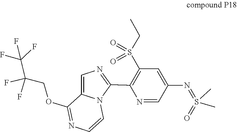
C1=CN=C(OCC(F)(F)C(F)(F)F)C2=CN=C(C3=C(S(=O)(=O)CC)C=C(N=S(=O)(C)C)C=N3)N12
